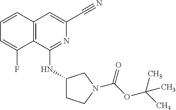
C1=CC2=C(C(F)=C1)C(NC1CCN(C(=O)OC(C)(C)C)C1)=NC(C#N)=C2
